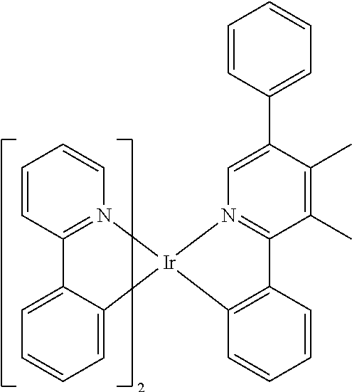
C12=C(C=CC=C1)[Ir]1(N3=C2C(C)=C(C)C(C2=CC=CC=C2)=C3)C2=CC=CC=C2C2=N1C=CC=C2
